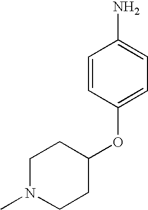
C1=CC(OC2CCN(C)CC2)=CC=C1N
